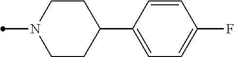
C1=CC(C2CCN(C)CC2)=CC=C1F
